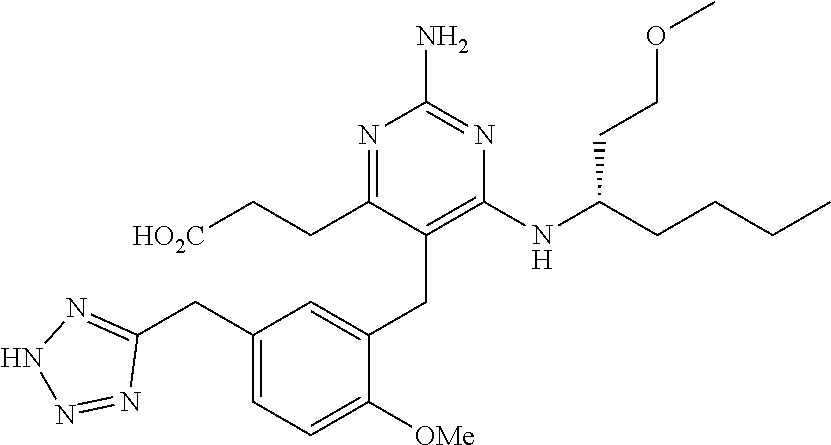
N1=C(CC[HO2C])C(CC2=CC(CC3=NNN=N3)=CC=C2[OMe])=C(NC(CCCC)CCOC)N=C1N
